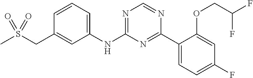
C1(NC2=NC=NC(C3=CC=C(F)C=C3OCC(F)F)=N2)=CC=CC(CS(C)(=O)=O)=C1
